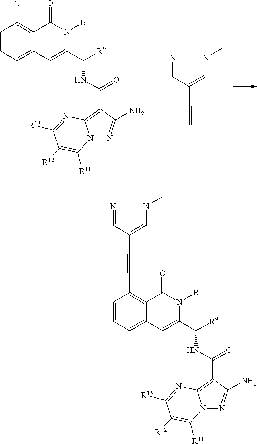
C1=CC=C2C(=C1Cl)C(=O)N(B)C(C(NC(=O)C1=C3N(N=C1N)C([R11])=C([R12])C([R13])=N3)[R9])=C2.N1=CC(C#C)=CN1C.C1=CC=C2C(=C1C#CC1=CN(C)N=C1)C(=O)N(B)C(C(NC(=O)C1=C3N(N=C1N)C([R11])=C([R12])C([R13])=N3)[R9])=C2
